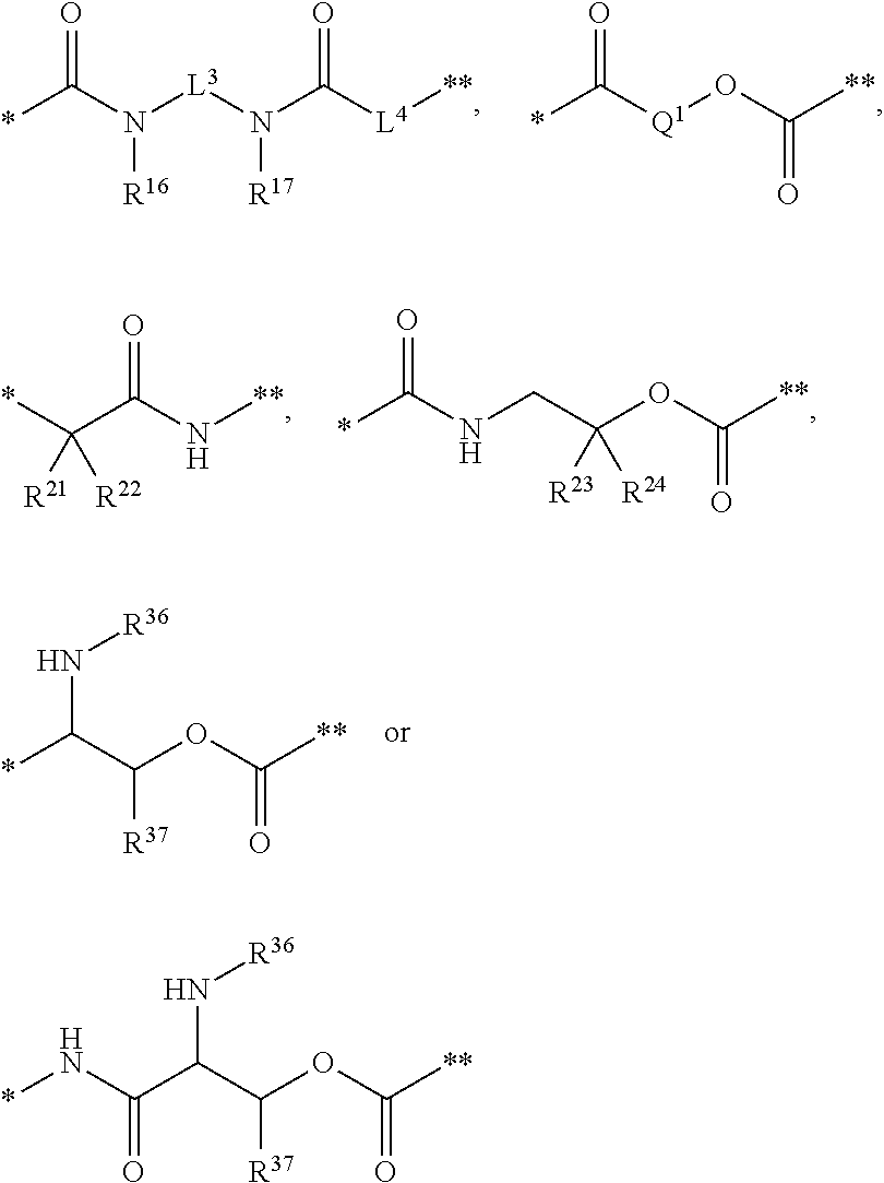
*C(N([R16])[L3]N(C([L4][**])=O)[R17])=O.*C([Q1]OC([**])=O)=O.*C(NCC(OC([**])=O)([R24])[R23])=O.C(C(=O)N[**])(*)([R22])[R21].*C(C(OC([**])=O)[R37])N[R36].C(C(C(OC([**])=O)[R37])N[R36])(N*)=O
